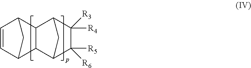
C1=CC2C3C(C1C2)C1C([R4])([R3])C([R5])([R6])C3C1
